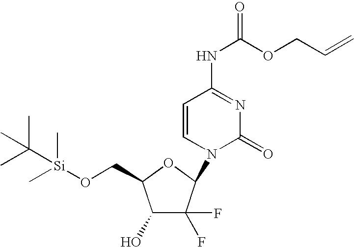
C1(O)C(F)(F)C(N2C(=O)N=C(NC(=O)OCC=C)C=C2)OC1CO[Si](C)(C)C(C)(C)C
